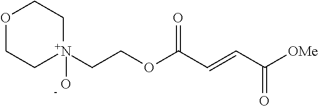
[N+]1(CCOC(C=CC([OMe])=O)=O)(O)CCOCC1
